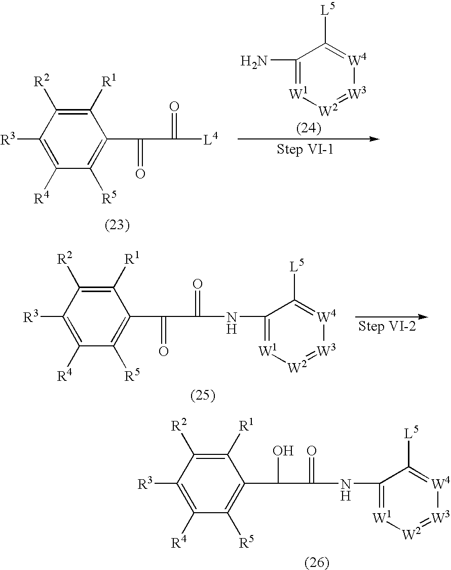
C1([R1])=C([R2])C([R3])=C([R4])C([R5])=C1C(C([L4])=O)=O.C1(N)=[W1][W2]=[W3][W4]=C1[L5].C1([R1])=C([R2])C([R3])=C([R4])C([R5])=C1C(C(=O)NC1=[W1][W2]=[W3][W4]=C1[L5])=O.C1([R1])=C([R2])C([R3])=C([R4])C([R5])=C1C(C(=O)NC1=[W1][W2]=[W3][W4]=C1[L5])O
